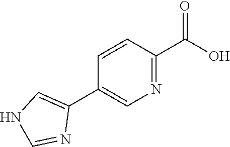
OC(=O)C1=NC=C(C2=CNC=N2)C=C1
